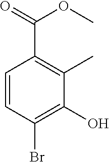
C1=CC(Br)=C(O)C(C)=C1C(=O)OC
